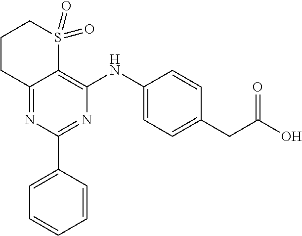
C12=NC(C3=CC=CC=C3)=NC(NC3=CC=C(CC(O)=O)C=C3)=C1S(=O)(=O)CCC2
